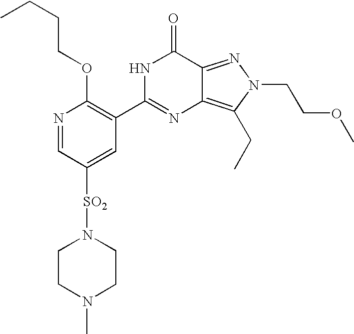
CCCCOC1=C(C2=NC3=C(CC)N(CCOC)N=C3C(=O)N2)C=C([SO2]N2CCN(C)CC2)C=N1
